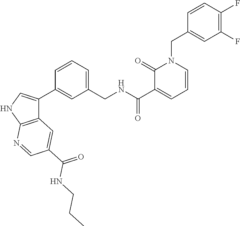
C12=C(NC=C1C1=CC(CNC(C3=CC=CN(CC4=CC(F)=C(F)C=C4)C3=O)=O)=CC=C1)N=CC(C(=O)NCCC)=C2
